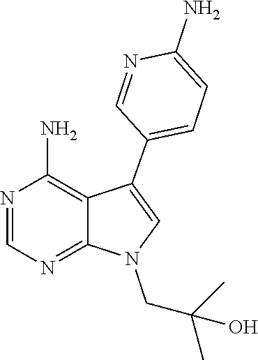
N1=CN=C2C(=C1N)C(C1=CC=C(N)N=C1)=CN2CC(C)(C)O
